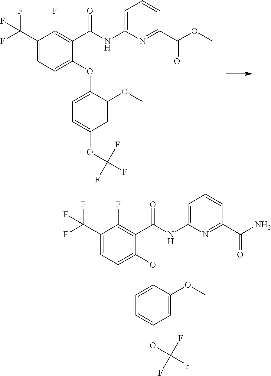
C1(C(F)(F)F)=CC=C(OC2=CC=C(OC(F)(F)F)C=C2OC)C(C(NC2=CC=CC(C(OC)=O)=N2)=O)=C1F.C1(C(F)(F)F)=CC=C(OC2=CC=C(OC(F)(F)F)C=C2OC)C(C(NC2=CC=CC(C(N)=O)=N2)=O)=C1F
